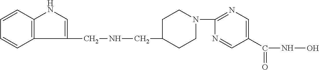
C12=C(C=CC=C1)NC=C2CNCC1CCN(C2=NC=C(C(NO)=O)C=N2)CC1
